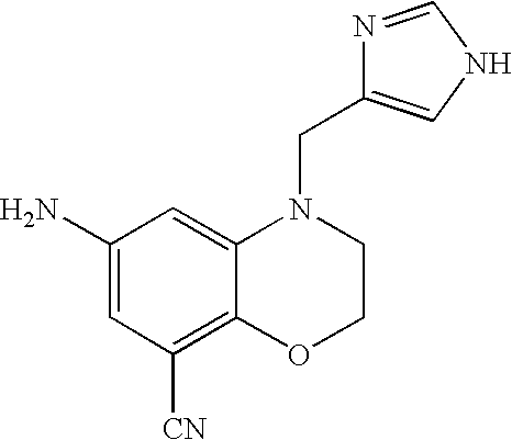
C1(N)=CC([CN])=C2C(=C1)N(CC1=CNC=N1)CCO2
